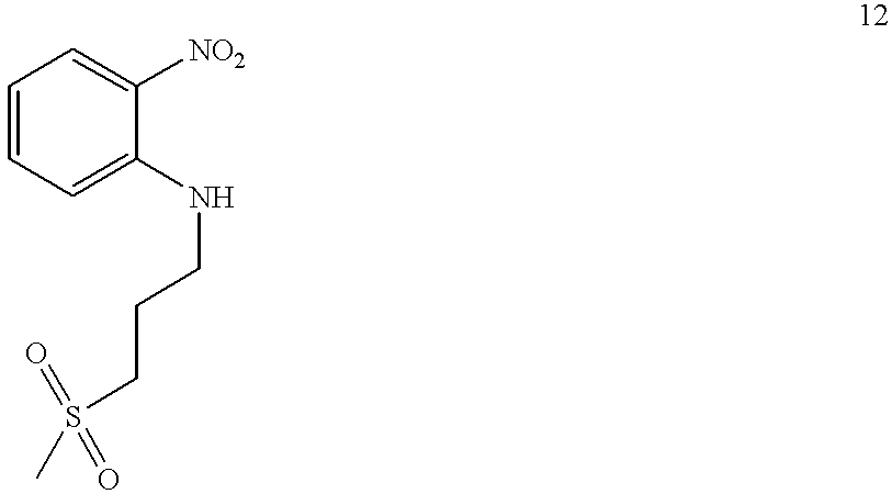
C1=CC=C(NCCCS(C)(=O)=O)C([NO2])=C1
